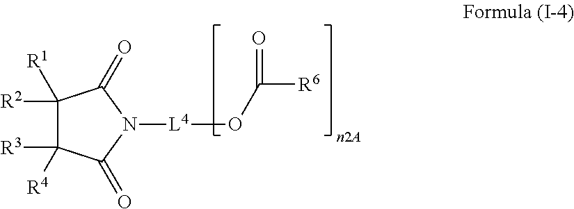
C1([R2])([R1])C([R3])([R4])C(=O)N([L4]OC(=O)[R6])C1=O
